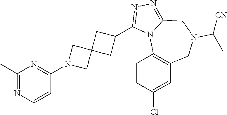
C1(C)=NC=CC(N2CC3(C2)CC(C2=NN=C4N2C2=C(CN(C([CN])C)C4)C=C(Cl)C=C2)C3)=N1
